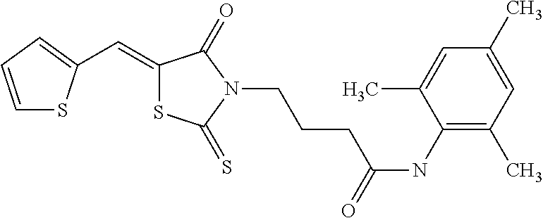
C1=CC=C(C=C2SC(=S)N(CCCC(NC3=C(C)C=C(C)C=C3C)=O)C2=O)S1
